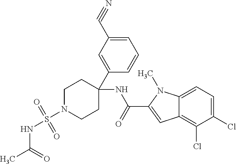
C1(C2=CC(C#N)=CC=C2)(NC(=O)C2=CC3=C(Cl)C(Cl)=CC=C3N2C)CCN(S(NC(C)=O)(=O)=O)CC1
